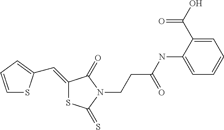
C1=CC=C(C=C2SC(=S)N(CCC(NC3=CC=CC=C3C(O)=O)=O)C2=O)S1
